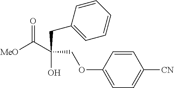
[MeO]C(C(CC1=CC=CC=C1)(O)COC1=CC=C([CN])C=C1)=O
